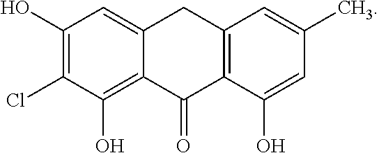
C1(O)=C2C(=CC(O)=C1Cl)CC1=C(C2=O)C(O)=CC(C)=C1
